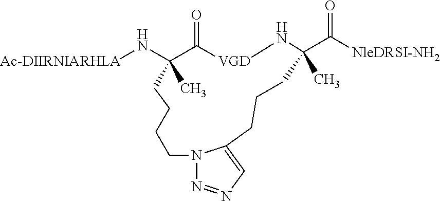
N([Ac-DIIRNIARHLA])C1(C)C(=O)[VGD]NC(C([NleDRSI-NH2])=O)(C)CCCC2=CN=NN2CCCC1
